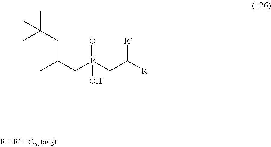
CC(CP(CC([R])[R])(=O)O)CC(C)(C)C
